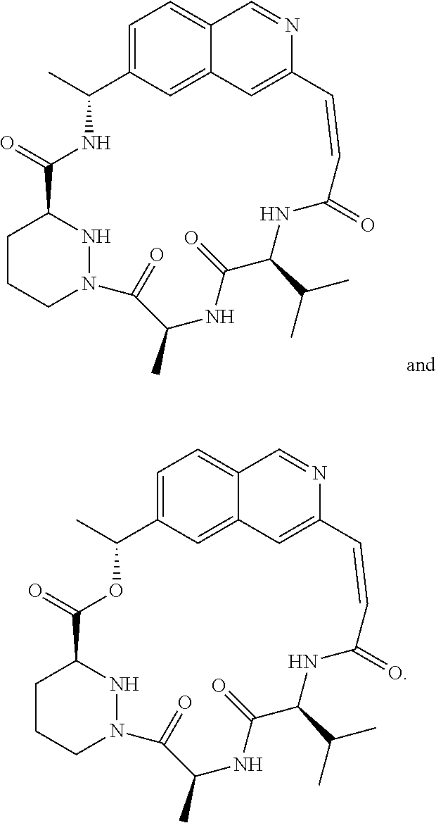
C1CCN2NC1C(=O)NC(C)C1=CC=C3C(=C1)C=C(N=C3)C=CC(=O)NC(C(C)C)C(=O)NC(C)C2=O.C1CCN2NC1C(=O)OC(C)C1=CC=C3C(=C1)C=C(N=C3)C=CC(=O)NC(C(C)C)C(=O)NC(C)C2=O
